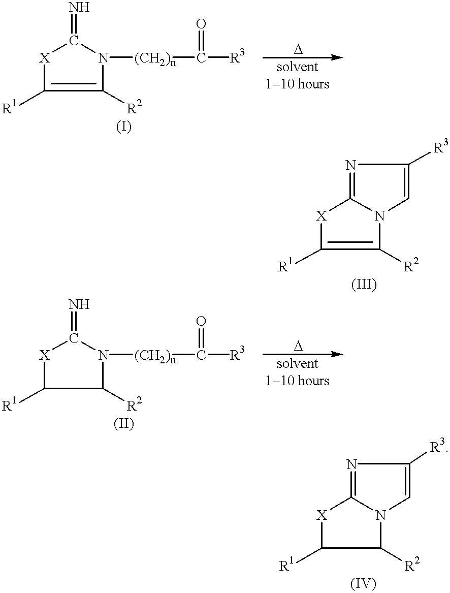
[X]1C([R1])=C([R2])N([(CH2)n]C(=O)[R3])C1=N.[X]1C([R1])=C([R2])N2C1=NC([R3])=C2.[X]1C([R1])C([R2])N([(CH2)n]C(=O)[R3])C1=N.[X]1C([R1])C([R2])N2C1=NC([R3])=C2
